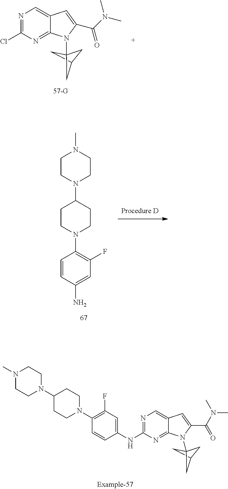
C1C2CC1(N1C3=NC(Cl)=NC=C3C=C1C(N(C)C)=O)C2.C1=C(N)C=CC(N2CCC(N3CCN(C)CC3)CC2)=C1F.C1=C(NC2=NC=C3C(=N2)N(C24CC(C2)C4)C(C(N(C)C)=O)=C3)C=CC(N2CCC(N3CCN(C)CC3)CC2)=C1F
